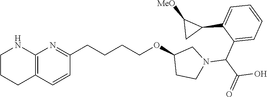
C1=CC2=C(N=C1CCCCOC1CCN(C(C3=CC=CC=C3C3C([MeO])C3)C(O)=O)C1)NCCC2
